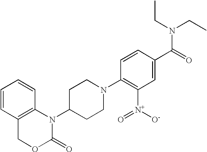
C1=CC2=C(C=C1)N(C1CCN(C3=C([N+](=O)[O-])C=C(C(=O)N(CC)CC)C=C3)CC1)C(=O)OC2
